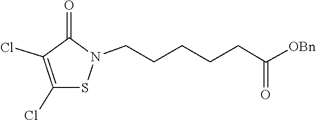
S1C(Cl)=C(Cl)C(=O)N1CCCCCC(=O)[OBn]
